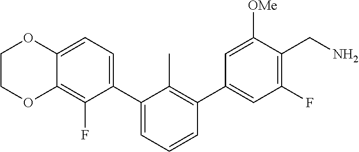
C12=C(F)C(C3=CC=CC(C4=CC(F)=C(CN)C([OMe])=C4)=C3C)=CC=C1OCCO2
